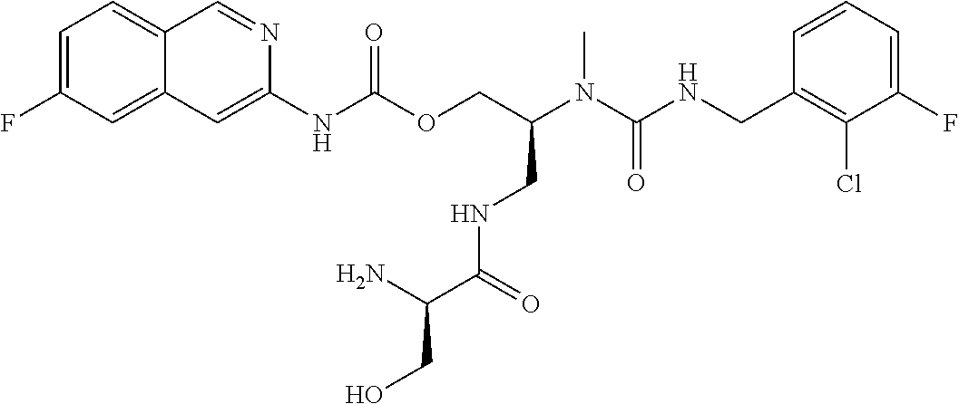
C1=CC(CNC(N(C(COC(NC2=CC3=CC(F)=CC=C3C=N2)=O)CNC(C(CO)N)=O)C)=O)=C(Cl)C(F)=C1
